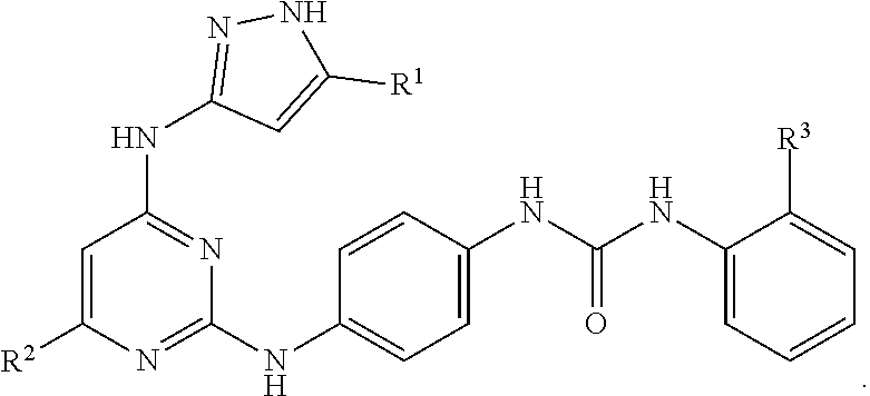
C1=C([R2])N=C(NC2=CC=C(NC(NC3=CC=CC=C3[R3])=O)C=C2)N=C1NC1=NNC([R1])=C1
